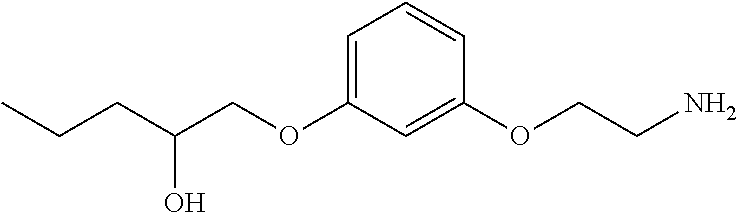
OC(CCC)COC1=CC=CC(OCCN)=C1
